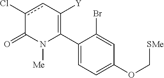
C1(C2=C([Y])cc(Cl)C(=O)N2[Me])=CC=C(OC[SMe])C=C1Br
